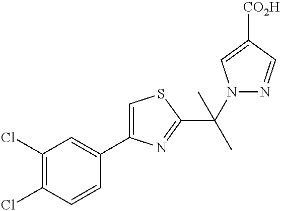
C1(C(C)(N2N=CC([CO2H])=C2)C)=NC(C2=CC(Cl)=C(Cl)C=C2)=CS1
